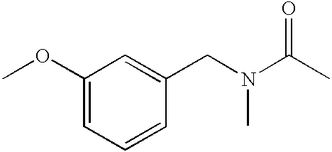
C1(CN(C(C)=O)C)=CC(OC)=CC=C1
